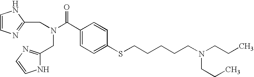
C1(C(N(CC2=NC=CN2)CC2=NC=CN2)=O)=CC=C(SCCCCCN(CCC)CCC)C=C1
